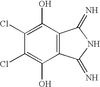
C1(Cl)=C(O)C2=C(C(O)=C1Cl)C(=N)NC2=N
